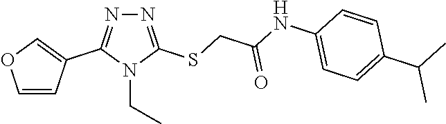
N1=C(SCC(NC2=CC=C(C(C)C)C=C2)=O)N(CC)C(C2=COC=C2)=N1
